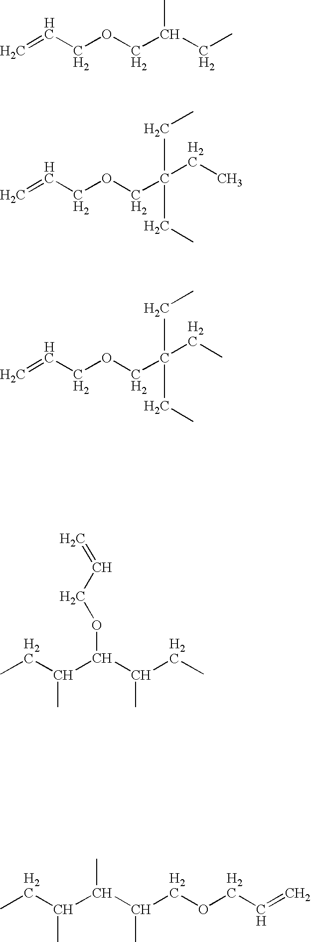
C=CCOCC(CC)C.C=CCOCC(CC)(CC)CC.C=CCOCC(CC)(CC)CC.CCC(C(C(C)CC)OCC=C)C.CCC(C(C(C)COCC=C)C)C
